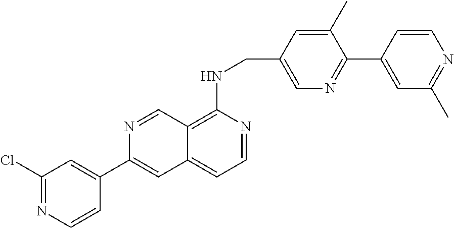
C1(C2=CC3=CC=NC(NCC4=CN=C(C5=CC(C)=NC=C5)C(C)=C4)=C3C=N2)=CC(Cl)=NC=C1
